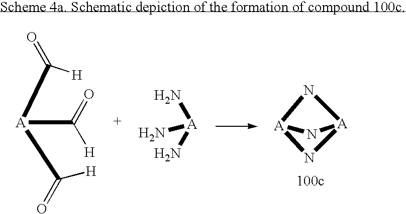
C([A](C([H])=O)C([H])=O)([H])=O.N1[A]2N[A]1N2.N[A](N)N
